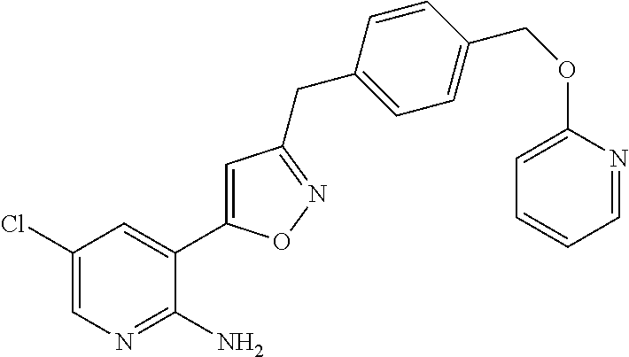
C1(Cl)=CN=C(N)C(C2=CC(CC3=CC=C(COC4=CC=CC=N4)C=C3)=NO2)=C1
